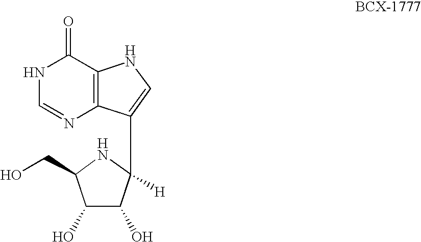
N1C=NC2=C(C1=O)NC=C2C1([H])C(O)C(O)C(CO)N1
